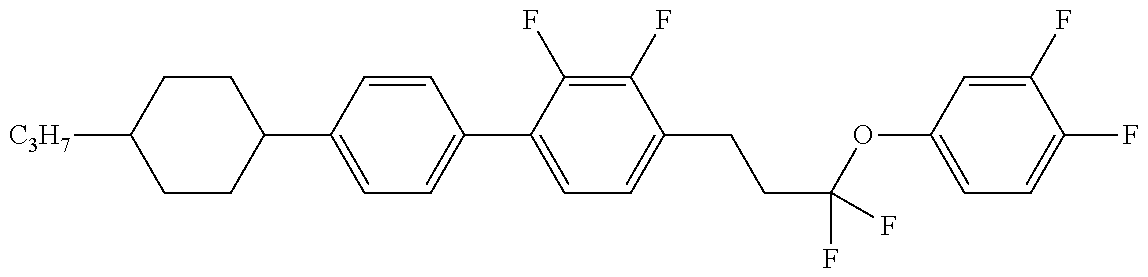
C1(C2=CC=C(C3=CC=C(CCC(OC4=CC=C(F)C(F)=C4)(F)F)C(F)=C3F)C=C2)CCC([C3H7])CC1
